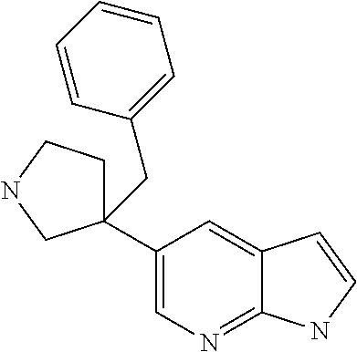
C1=C(C2(CC3=CC=CC=C3)CCNC2)C=C2C(=N1)NC=C2
